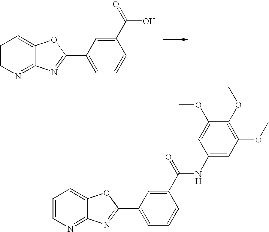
C1(C(=O)O)=CC(C2=NC3=NC=CC=C3O2)=CC=C1.C1(C(=O)NC2=CC(OC)=C(OC)C(OC)=C2)=CC(C2=NC3=NC=CC=C3O2)=CC=C1
